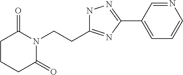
C1CCC(=O)N(CCC2=NC(C3=CC=CN=C3)=NN2)C1=O
